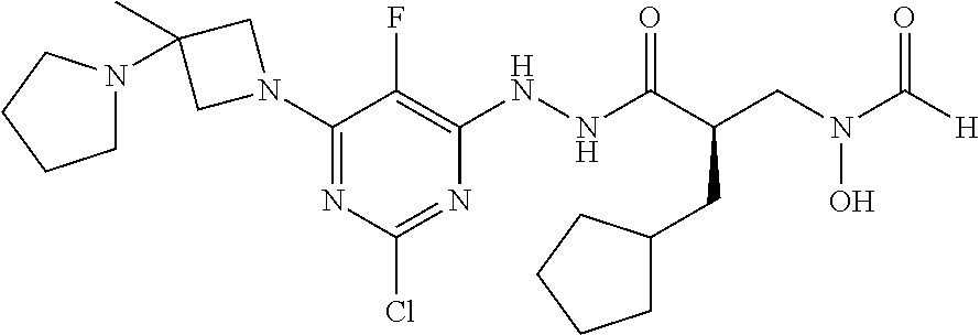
N1(C2=NC(Cl)=NC(NNC(C(CN(C([H])=O)O)CC3CCCC3)=O)=C2F)CC(C)(N2CCCC2)C1
